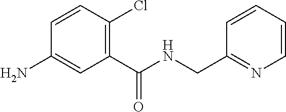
C1(C(NCC2=NC=CC=C2)=O)=C(Cl)C=CC(N)=C1
